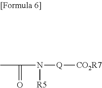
CC(N([Q][CO2R7])[R5])=O
